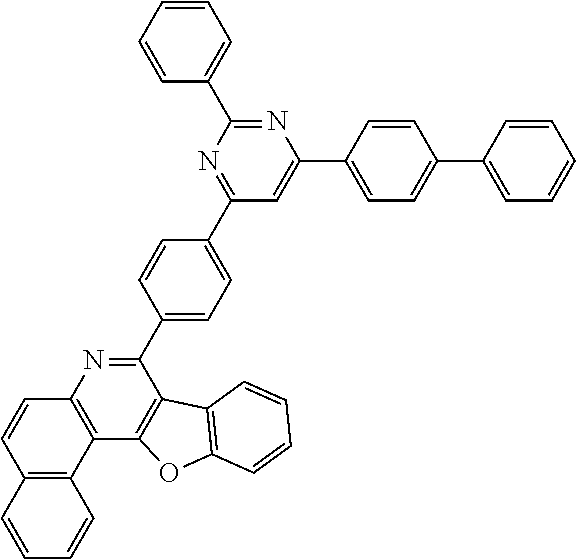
N1=C(C2=CC=CC=C2)N=C(C2=CC=C(C3=NC4=C(C5=C3C3=C(O5)C=CC=C3)C3=C(C=C4)C=CC=C3)C=C2)C=C1C1=CC=C(C2=CC=CC=C2)C=C1
